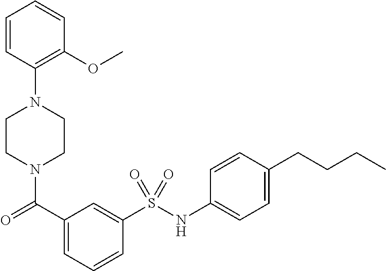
C1CN(C(=O)C2=CC=CC(S(NC3=CC=C(CCCC)C=C3)(=O)=O)=C2)CCN1C1=C(OC)C=CC=C1
